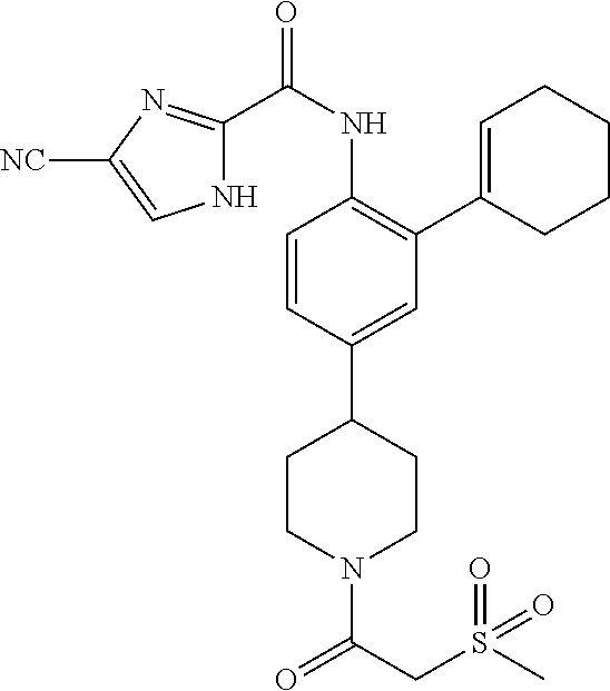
N1C(C(NC2=C(C3=CCCCC3)C=C(C3CCN(C(=O)CS(=O)(C)=O)CC3)C=C2)=O)=NC([NC])=C1
